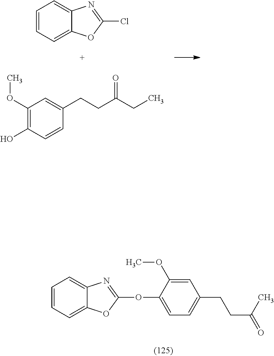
ClC1=NC2=CC=CC=C2O1.C1(OC)=C(O)C=CC(CCC(=O)CC)=C1.C1=CC=C2C(=C1)N=C(OC1=CC=C(CCC(C)=O)C=C1OC)O2
